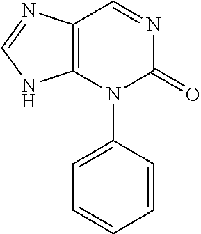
N1=CC2=C(N(C3=CC=CC=C3)C1=O)NC=N2
